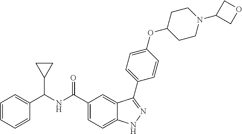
C1=CC=CC(C(NC(C2=CC=C3C(=C2)C(C2=CC=C(OC4CCN(C5COC5)CC4)C=C2)=NN3)=O)C2CC2)=C1
